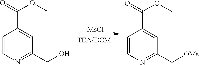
C1=CN=C(CO)C=C1C(=O)OC.[MsCl].C1=CN=C(C[OMs])C=C1C(=O)OC
